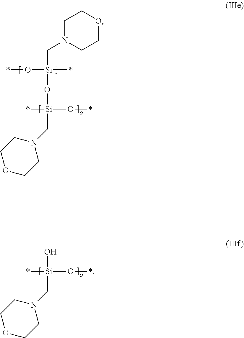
*[Si](O*)(O[Si](O*)(*)CN1CCOCC1)CN1CCOCC1.*[Si](O*)(O)CN1CCOCC1
